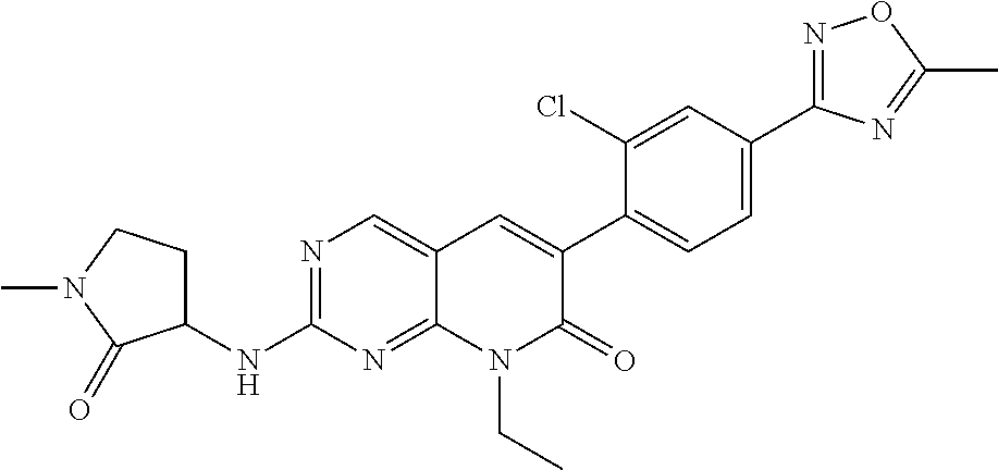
N1=C(C2=CC=C(C3=CC4=CN=C(NC5CCN(C)C5=O)N=C4N(CC)C3=O)C(Cl)=C2)N=C(C)O1
